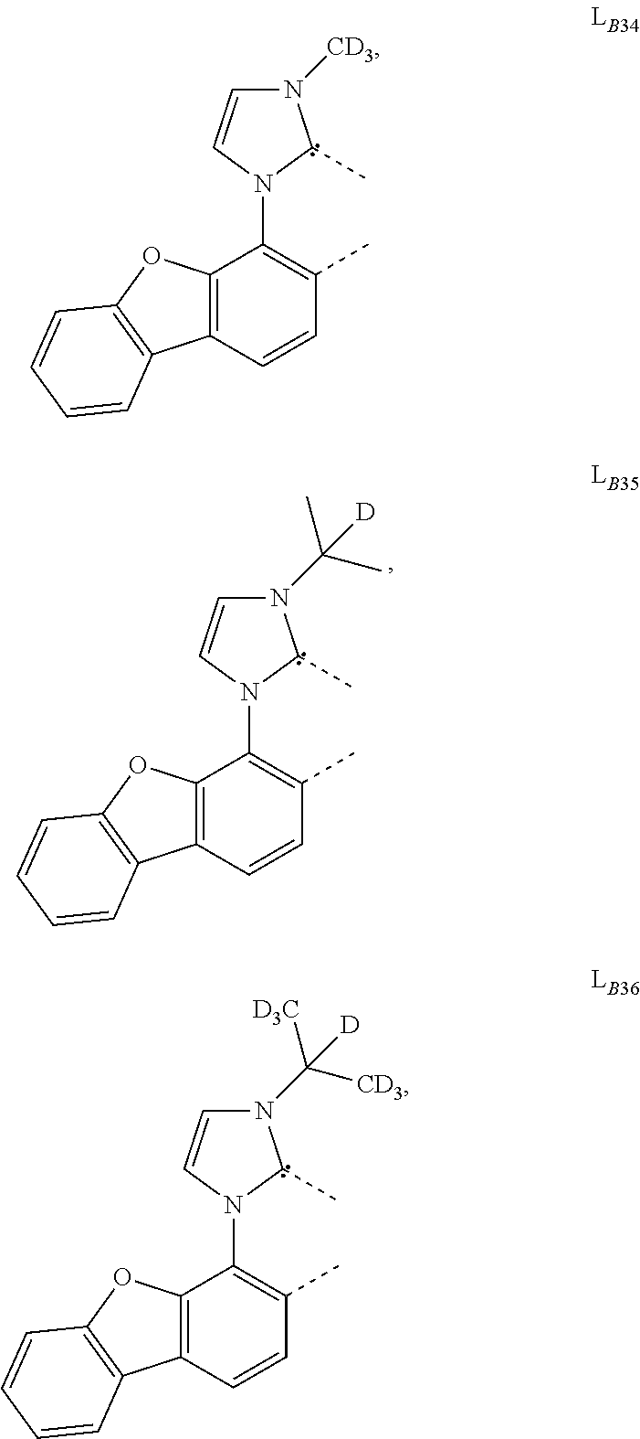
N1([CD3])C=CN(C2=C(C)C=CC3=C2OC2=C3C=CC=C2)C1C.N1(C([D])([D3C])[CD3])C=CN(C2=C(C)C=CC3=C2OC2=C3C=CC=C2)C1C.N1(C([D])(C)C)C=CN(C2=C(C)C=CC3=C2OC2=C3C=CC=C2)C1C
